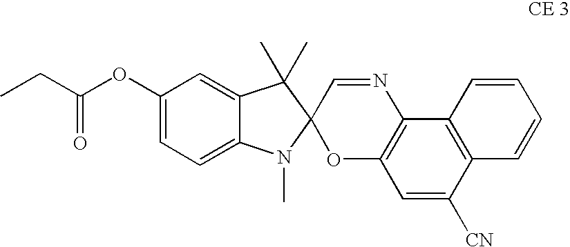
C1(OC(=O)CC)=CC=C2C(=C1)C(C)(C)C1(N2C)OC2=C(N=C1)C1=C(C([CN])=C2)C=CC=C1
